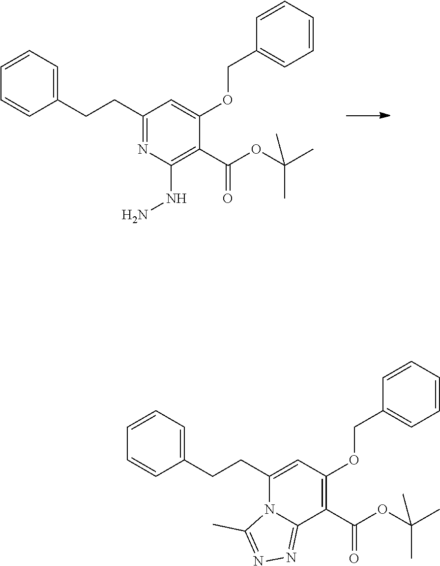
C1(CCC2=CC=CC=C2)=NC(NN)=C(C(OC(C)(C)C)=O)C(OCC2=CC=CC=C2)=C1.C1(CCC2=CC=CC=C2)=CC(OCC2=CC=CC=C2)=C(C(OC(C)(C)C)=O)C2=NN=C(C)N12
